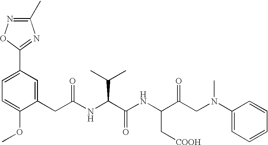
C1=C(OC)C(CC(NC(C(NC(C(CN(C)C2=CC=CC=C2)=O)C[COOH])=O)C(C)C)=O)=CC(C2=NC(C)=NO2)=C1
